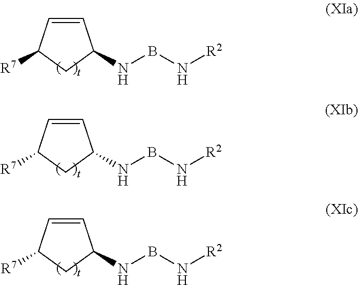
C1=CC([R7])CC1NBN[R2].C1=CC([R7])CC1NBN[R2].C1=CC([R7])CC1NBN[R2]
